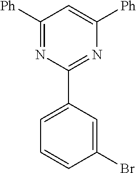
[Ph]C1=NC(C2=CC=CC(Br)=C2)=NC([Ph])=C1
